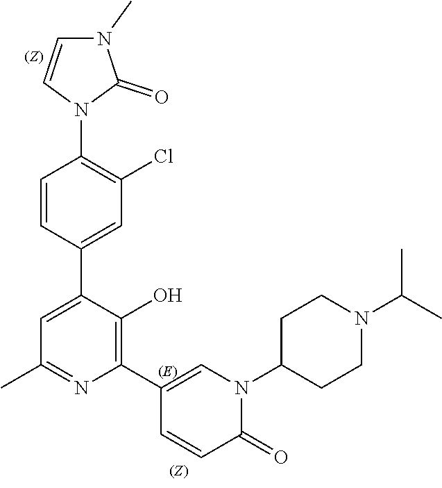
C1=C(C2=CC(Cl)=C(N3C(=O)N(C)C=C3)C=C2)C(O)=C(C2=CN(C3CCN(C(C)C)CC3)C(=O)C=C2)N=C1C
